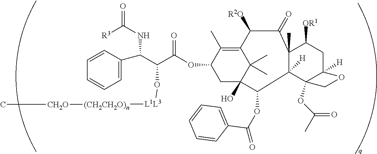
C1([R2O])C(=O)C2(C)C([H])(C3(OC(C)=O)C([H])(CC2[OR1])OC3)C(OC(=O)C2=CC=CC=C2)C2(O)CC(OC(C(C(C3=CC=CC=C3)NC([R3])=O)O[L1L3][(CH2CH2O)n][CH2O]C)=O)C(C)=C1C2(C)C
